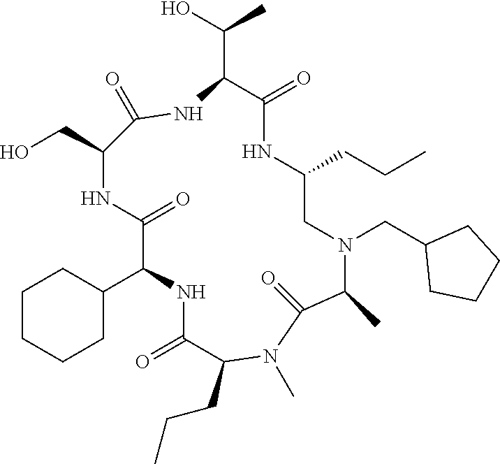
C1CCCC(C2NC(=O)C(CCC)N(C)C(=O)C(C)N(CC3CCCC3)CC(CCC)NC(=O)C(C(O)C)NC(=O)C(CO)NC2=O)C1
